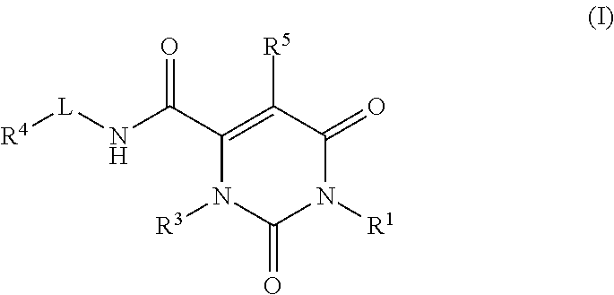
C1(C(N[L][R4])=O)=C([R5])C(=O)N([R1])C(=O)N1[R3]
